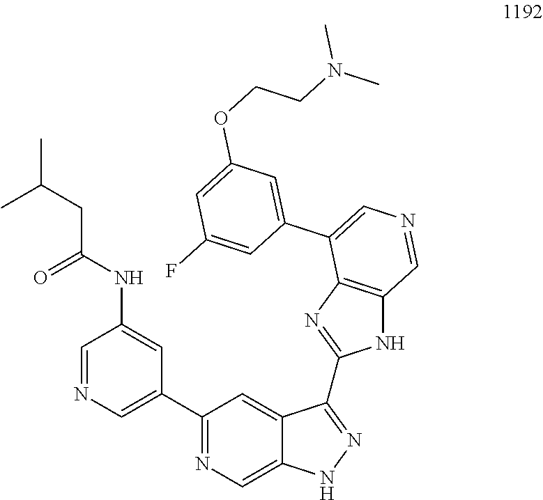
C1=NC=C(C2=NC=C3C(=C2)C(C2=NC4=C(N2)C=NC=C4C2=CC(OCCN(C)C)=CC(F)=C2)=NN3)C=C1NC(CC(C)C)=O
